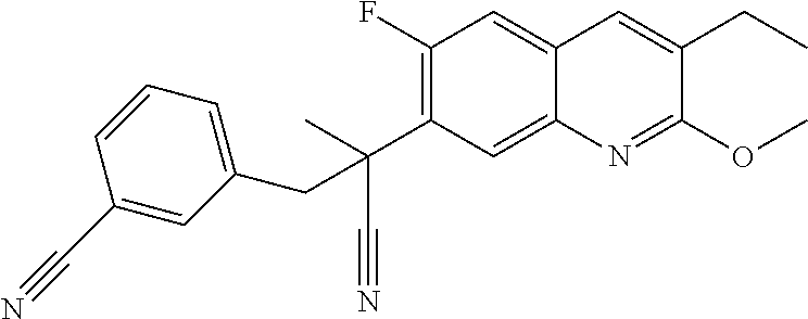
C1(F)=C(C(C)(C#N)CC2=CC=CC(C#N)=C2)C=C2C(=C1)C=C(CC)C(OC)=N2
